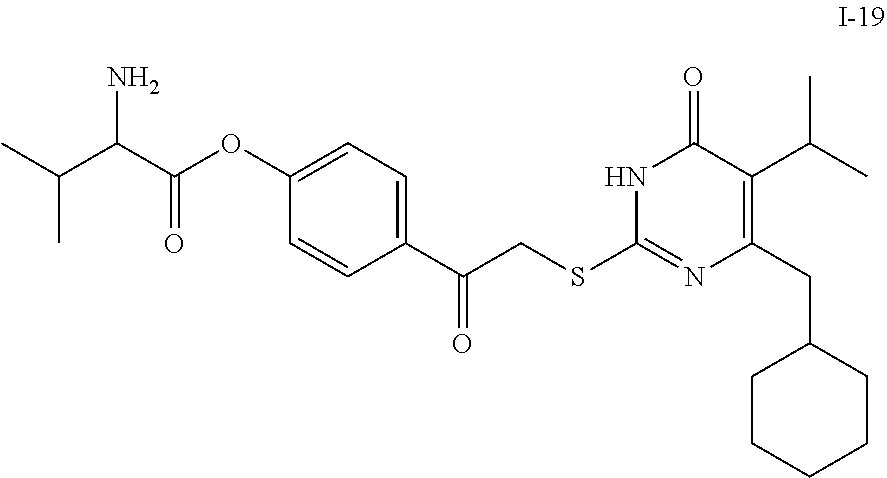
C1CCCCC1CC1=C(C(C)C)C(=O)NC(SCC(C2=CC=C(OC(C(C(C)C)N)=O)C=C2)=O)=N1
